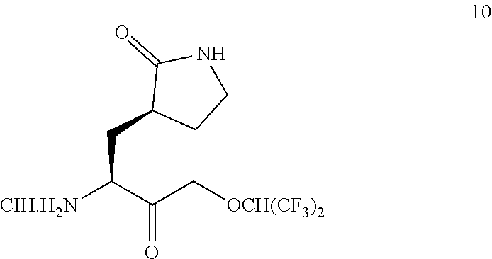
C(C(C(C[OCH(CF3)2])=O)[CIH.H2N])C1CCNC1=O
